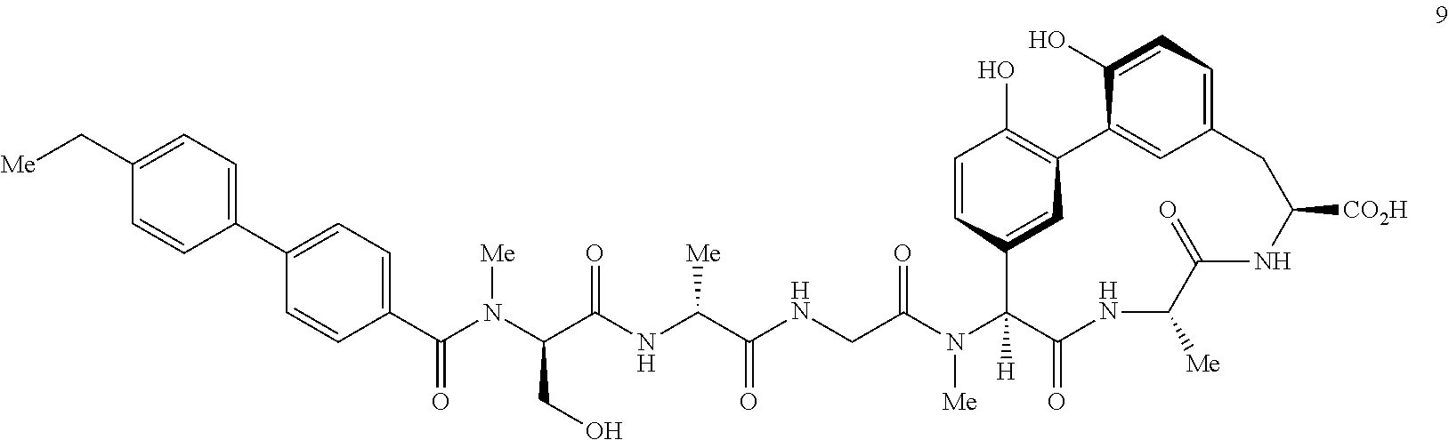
C1(C2=CC=C(C[Me])C=C2)=CC=C(C(N(C(C(NC(C(NCC(N(C2([H])C(=O)NC([Me])C(=O)NC([CO2H])CC3=CC=C(O)C(=C3)C3=C(O)C=CC2=C3)[Me])=O)=O)[Me])=O)CO)[Me])=O)C=C1
